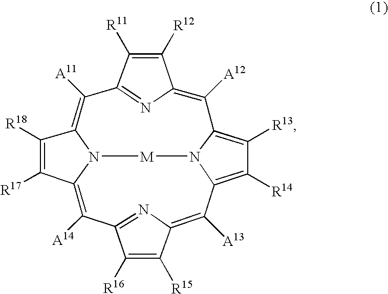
C1([R14])=C2N3C(=C1[R13])C([A12])=C1C([R12])=C([R11])C(=N1)C([A11])=C1C([R18])=C([R17])C(=C([A14])C4=NC(=C2[A13])C([R15])=C4[R16])N1[M]3
